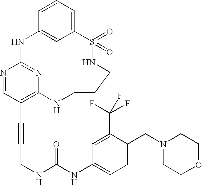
C1=CC=C2C=C1NC1=NC(=C(C#CCNC(NC3=CC=C(CN4CCOCC4)C(C(F)(F)F)=C3)=O)C=N1)NCCCNS2(=O)=O
